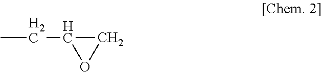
C1(CC)OC1
